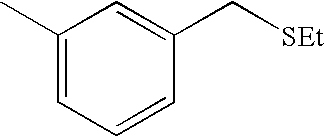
C1(C)=CC=CC(C[SEt])=C1
